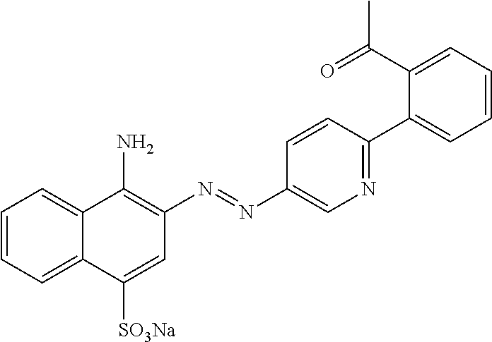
C1=CC=C2C(=C1)C(N)=C(N=NC1=CN=C(C3=CC=CC=C3C(=O)C)C=C1)C=C2[SO3Na]
